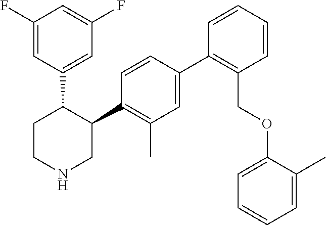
C1(F)=CC(C2CCNCC2C2=C(C)C=C(C3=C(COC4=CC=CC=C4C)C=CC=C3)C=C2)=CC(F)=C1
